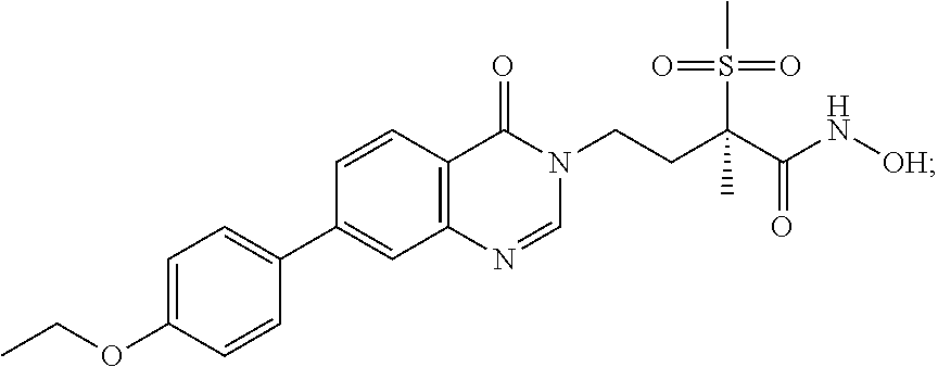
C1=NC2=C(C(=O)N1CCC(C)(C(=O)N[OH])S(C)(=O)=O)C=CC(C1=CC=C(OCC)C=C1)=C2
